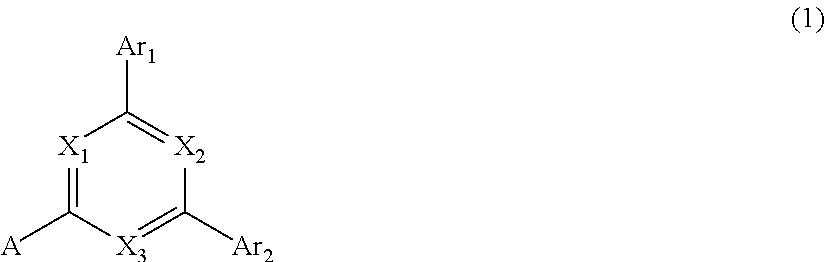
[X1]1=C([A])[X3]=C([Ar2])[X2]=C1[Ar1]
